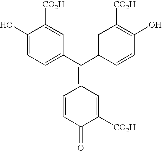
C1(O)=CC=C(C(C2=CC([CO2H])=C(O)C=C2)=C2C=CC(=O)C([CO2H])=C2)C=C1[CO2H]
